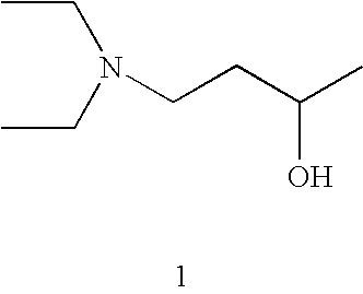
CCN(CC)CCC(C)O
